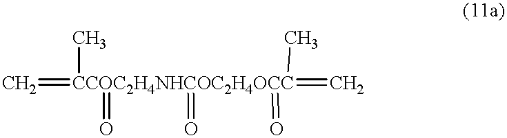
C=[CCOC2H4NHCOC2H4OCC](=C)(C)(=O)(=O)(=O)C
